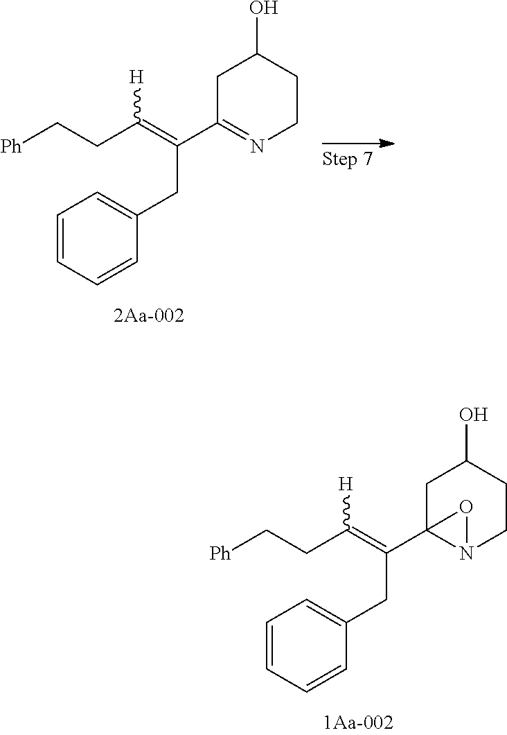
C(C1=NCCC(O)C1)(=C(CC[Ph])[H])CC1=CC=CC=C1.C(C12N(CCC(O)C1)O2)(=C(CC[Ph])[H])CC1=CC=CC=C1
